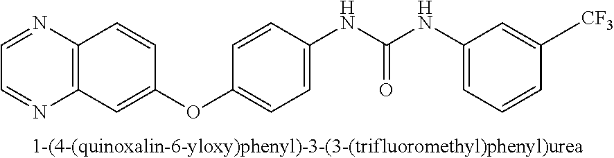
C1=NC2=C(N=C1)C=CC(OC1=CC=C(NC(NC3=CC=CC([CF3])=C3)=O)C=C1)=C2
